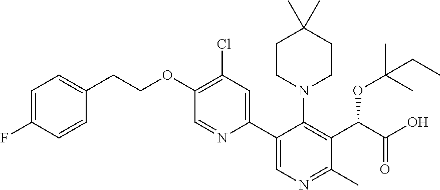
C1(OCCC2=CC=C(F)C=C2)=C(Cl)C=C(C2=CN=C(C)C(C(C(O)=O)OC(C)(C)CC)=C2N2CCC(C)(C)CC2)N=C1
